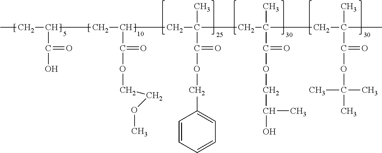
CCC(C(O)=O)CC(C(=O)OCCOC)CC(C)(C(OCC1=CC=CC=C1)=O)CC(C)(C(=O)OCC(C)O)CC(C)(C(=O)OC(C)(C)C)C
